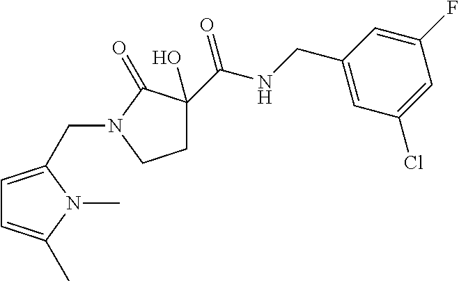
C1C(O)(C(NCC2=CC(Cl)=CC(F)=C2)=O)C(=O)N(CC2=CC=C(C)N2C)C1
